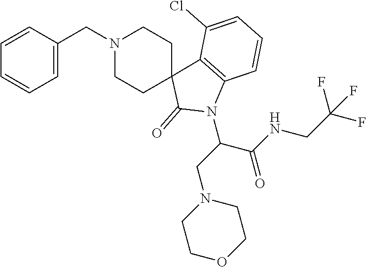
C1(=O)N(C(CN2CCOCC2)C(NCC(F)(F)F)=O)C2=C(C13CCN(CC1=CC=CC=C1)CC3)C(Cl)=CC=C2
